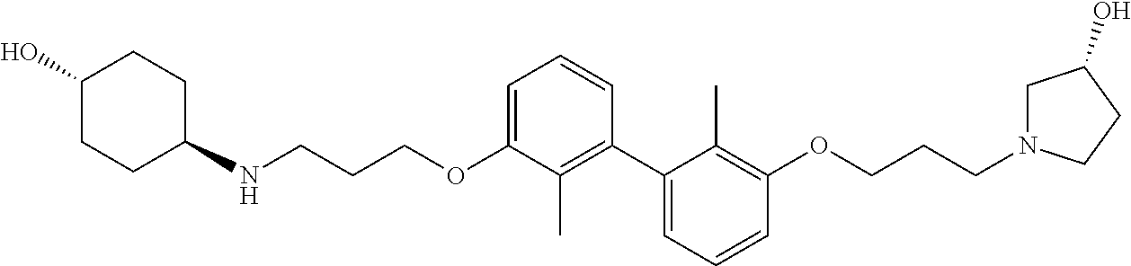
C1(C2=C(C)C(OCCCNC3CCC(O)CC3)=CC=C2)=CC=CC(OCCCN2CC(O)CC2)=C1C
